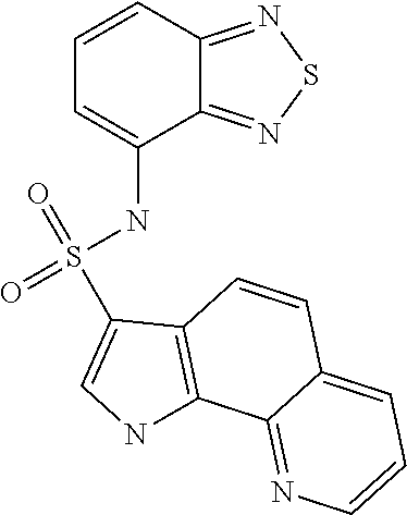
C1=CC2=NSN=C2C(NS(=O)(=O)C2=CNC3=C2C=CC2=CC=CN=C32)=C1
